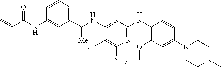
C1=CC=C(C(NC2=NC(NC3=C(OC)C=C(N4CCN(C)CC4)C=C3)=NC(N)=C2Cl)[Me])C=C1NC(C=C)=O
